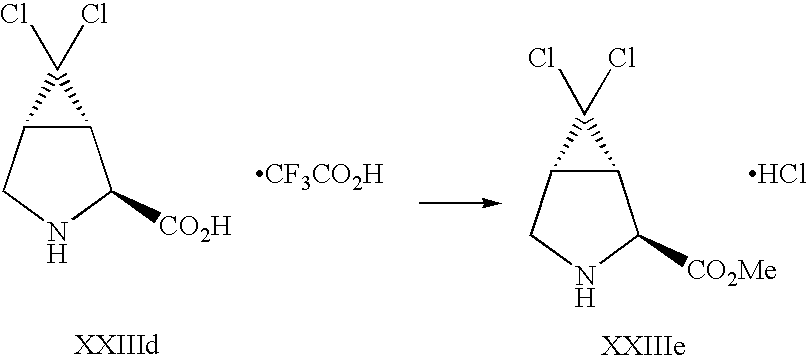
C12C(CNC1[CO2H])C2(Cl)Cl.[CF3CO2H].C12C(CNC1[CO2Me])C2(Cl)Cl.Cl
